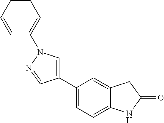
C1(C2=CN(C3=CC=CC=C3)N=C2)=CC=C2C(=C1)CC(=O)N2
